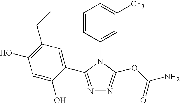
C1=CC(N2C(OC(N)=O)=NN=C2C2=CC(CC)=C(O)C=C2O)=CC([CF3])=C1
